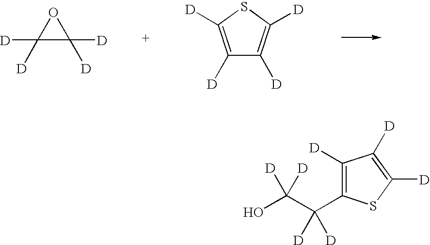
C1([D])([D])C([D])([D])O1.C1([D])=C([D])SC([D])=C1[D].C1([D])=C(C(C(O)([D])[D])([D])[D])SC([D])=C1[D]
